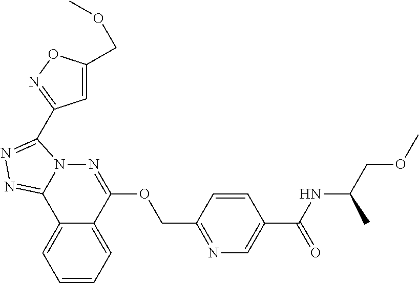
C1=CC=C2C(=C1)C1=NN=C(C3=NOC(COC)=C3)N1N=C2OCC1=NC=C(C(NC(COC)C)=O)C=C1
